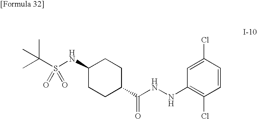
C1(NS(C(C)(C)C)(=O)=O)CCC(C(NNC2=C(Cl)C=CC(Cl)=C2)=O)CC1
